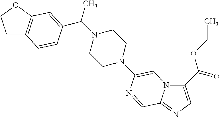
C1C2=C(OC1)C=C(C(C)N1CCN(C3=CN4C(C(OCC)=O)=CN=C4C=N3)CC1)C=C2
